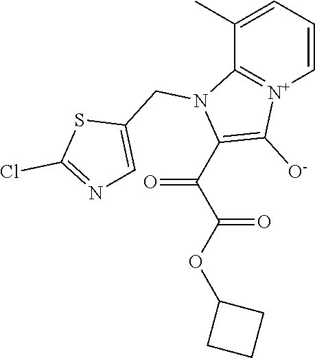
C1=CC=C(C)C2=[N+]1C([O-])=C(C(C(OC1CCC1)=O)=O)N2CC1=CN=C(Cl)S1
